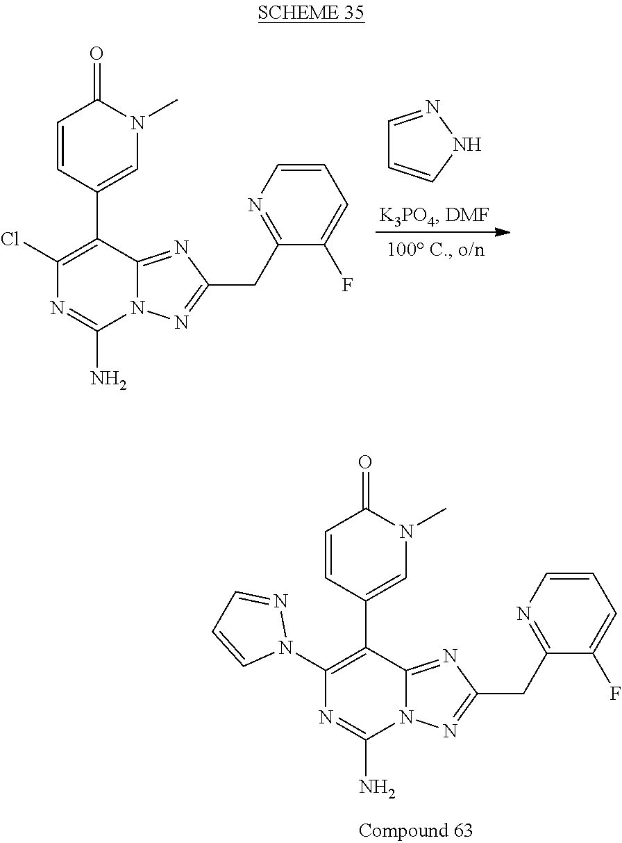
C12=NC(CC3=NC=CC=C3F)=NN1C(N)=NC(Cl)=C2C1=CN(C)C(=O)C=C1.C1=NNC=C1.C12=NC(CC3=NC=CC=C3F)=NN1C(N)=NC(N1N=CC=C1)=C2C1=CN(C)C(=O)C=C1
